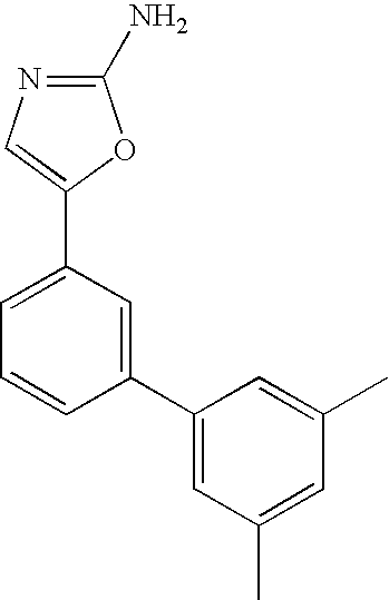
N1=C(N)OC(C2=CC=CC(C3=CC(C)=CC(C)=C3)=C2)=C1
